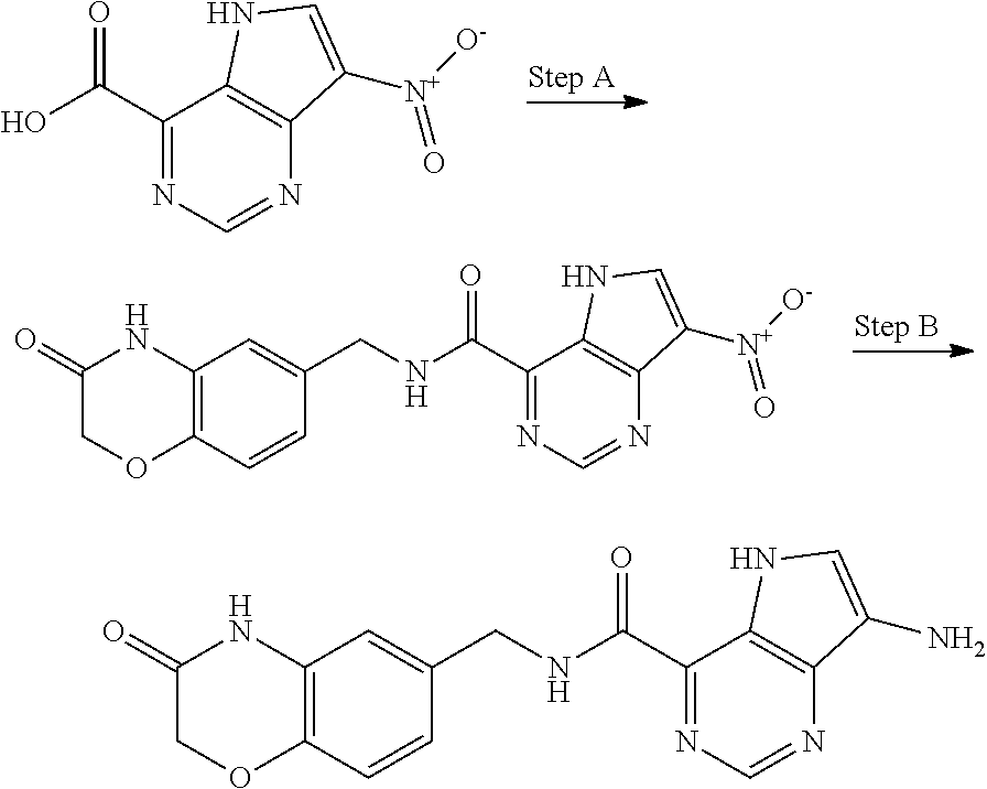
O=C(C1=NC=NC2=C1NC=C2[N+]([O-])=O)O.C1(=O)COC2=C(N1)C=C(CNC(=O)C1=NC=NC3=C1NC=C3[N+](=O)[O-])C=C2.C1(=O)COC2=C(N1)C=C(CNC(=O)C1=NC=NC3=C1NC=C3N)C=C2
